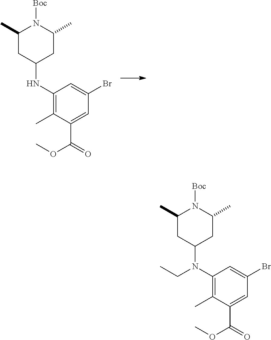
C1(NC2CC(C)N([Boc])C(C)C2)=C(C)C(C(=O)OC)=CC(Br)=C1.C1(N(C2CC(C)N([Boc])C(C)C2)CC)=C(C)C(C(=O)OC)=CC(Br)=C1
